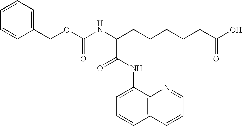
C1=CC(COC(NC(CCCCCC(O)=O)C(NC2=CC=CC3=C2N=CC=C3)=O)=O)=CC=C1
